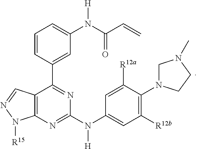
C1([R12b])=C(N2CN(C)CC2)C([R12a])=CC(N(C2=NC3=C(C(C4=CC(N([H])C(C=C)=O)=CC=C4)=N2)C=NN3[R15])[H])=C1
